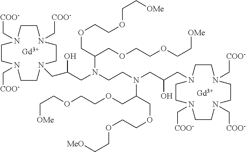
[Gd].C1CN(C[COO-])CCN(CC(CN(CCN(CC(CN2CCN(C[COO-])CCN(C[COO-])CCN(C[COO-])CC2)O)C(COCCOCC[MeO])COCCOCC[OMe])C(COCCOCC[OMe])COCCOCC[OMe])O)CCN(C[COO-])CCN1C[COO-].[Gd]
